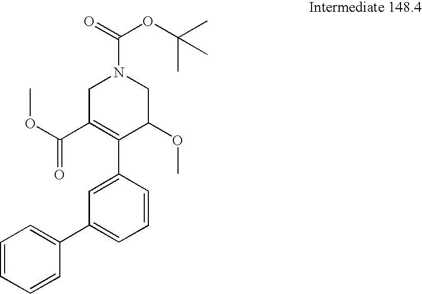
C1=CC=CC(C2=CC=CC(C3=C(C(OC)=O)CN(C(OC(C)(C)C)=O)CC3OC)=C2)=C1
